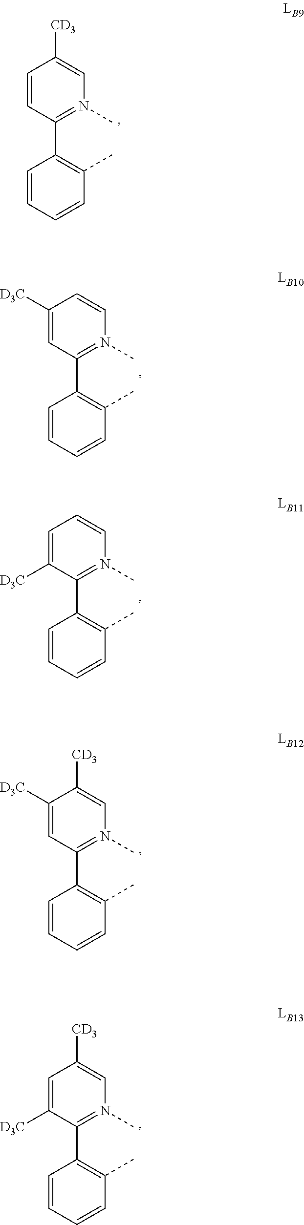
C1=CC=CC(C)=C1C1=N(C)C=C([CD3])C=C1.C1=CC=CC(C)=C1C1=N(C)C=CC([D3C])=C1.C1=CC=CC(C)=C1C1=N(C)C=CC=C1[D3C].C1=CC=CC(C)=C1C1=N(C)C=C([CD3])C([D3C])=C1.C1=CC=CC(C)=C1C1=N(C)C=C([CD3])C=C1[D3C]
